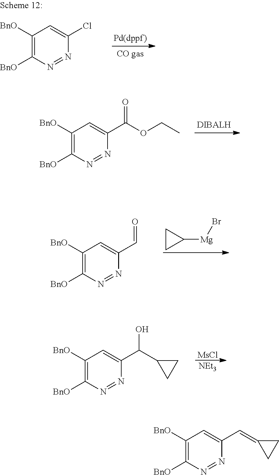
N1=NC([BnO])=C([BnO])C=C1Cl.N1=NC([BnO])=C([BnO])C=C1C(OCC)=O.C1C([Mg]Br)C1.N1=NC([BnO])=C([BnO])C=C1C=O.[MsCl].[NEt3].N1=NC([BnO])=C([BnO])C=C1C(O)C1CC1.N1=NC([BnO])=C([BnO])C=C1C=C1CC1
